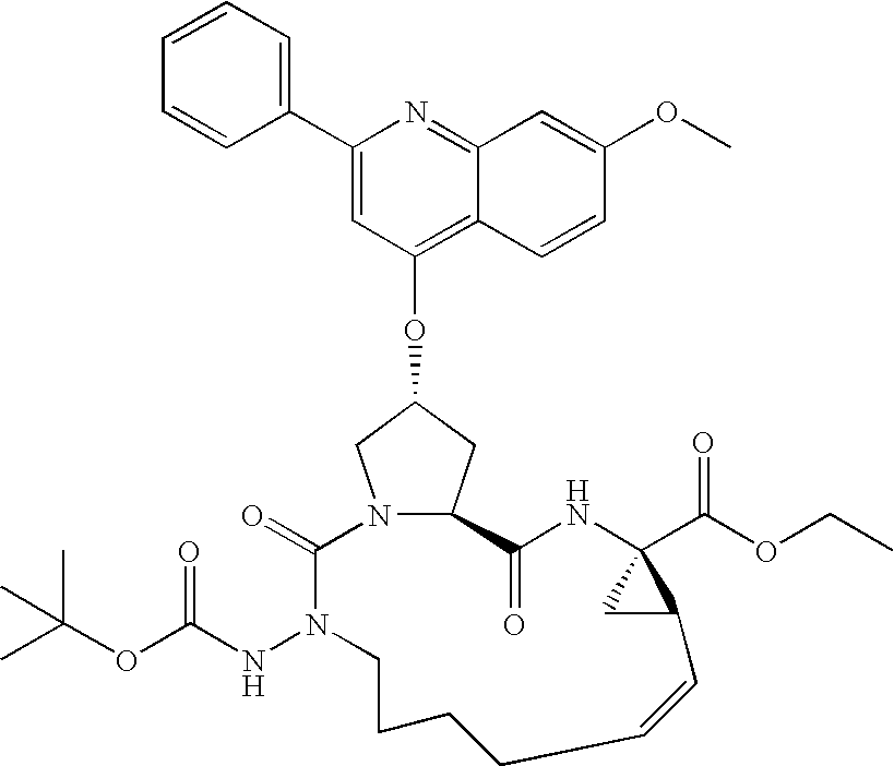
N12CC(OC3=C4C(=NC(C5=CC=CC=C5)=C3)C=C(OC)C=C4)CC1C(=O)NC1(C(=O)OCC)CC1C=CCCCCN(NC(=O)OC(C)(C)C)C2=O
